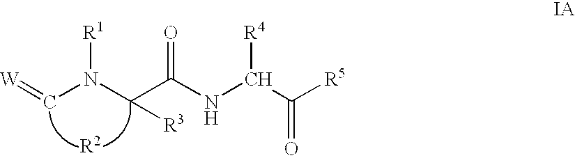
[W]=CN(C(C(NC(C([R5])=O)[R4])=O)[R3])[R1].[R2]
